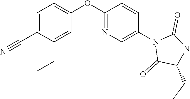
C1=C(CC)C(C#N)=CC=C1OC1=NC=C(N2C(=O)C(CC)NC2=O)C=C1
